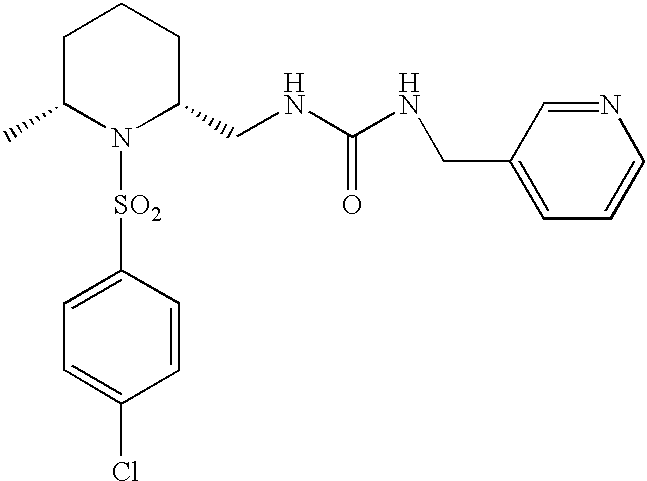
C1([SO2]N2C(CNC(NCC3=CC=CN=C3)=O)CCCC2C)=CC=C(Cl)C=C1
